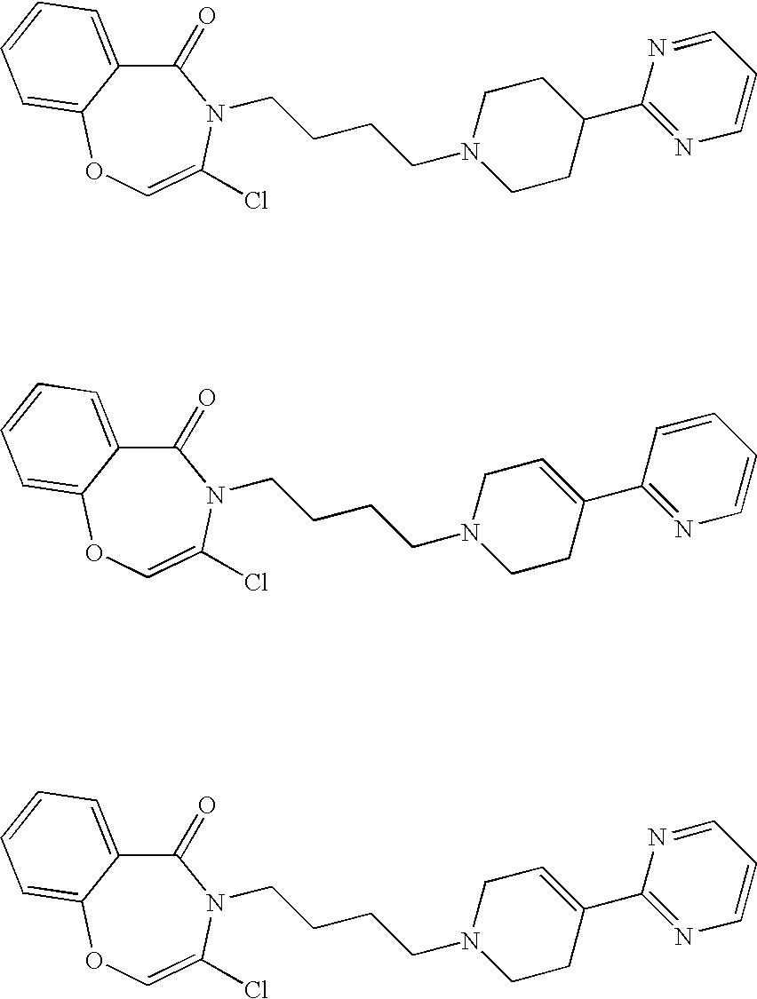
C1(=O)C2=CC=CC=C2OC=C(Cl)N1CCCCN1CCC(C2=NC=CC=N2)CC1.C1(=O)C2=CC=CC=C2OC=C(Cl)N1CCCCN1CCC(C2=NC=CC=C2)=CC1.C1(=O)C2=CC=CC=C2OC=C(Cl)N1CCCCN1CCC(C2=NC=CC=N2)=CC1
